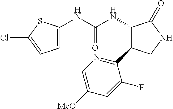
N(C(NC1C(C2=NC=C([MeO])C=C2F)CNC1=O)=O)C1=CC=C(Cl)S1
